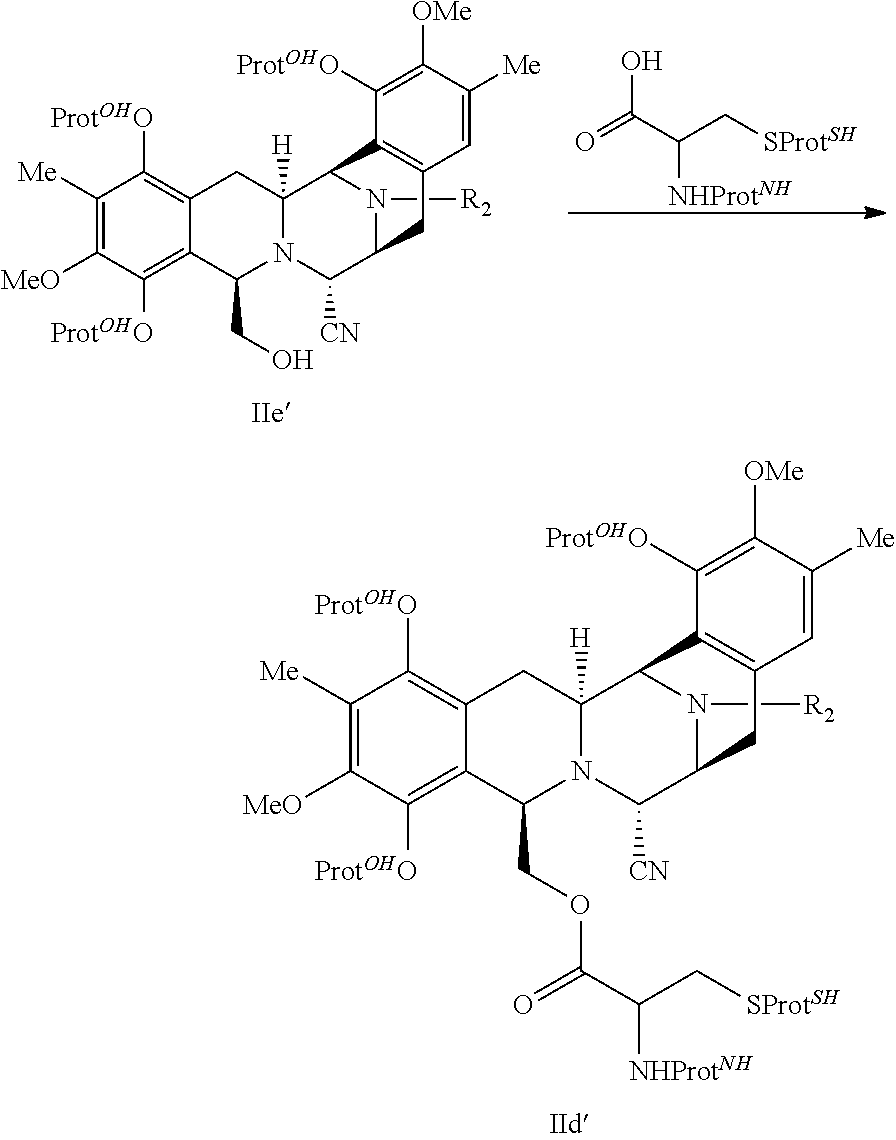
C1([Me])=C([MeO])C([ProtOHO])=C2C(=C1[ProtOHO])CC1([H])N(C2COC(=O)C([NHProtNH])C[SProtSH])C([CN])C2N([R2])C1C1=C(C2)C=C([Me])C([OMe])=C1[ProtOHO].C1([Me])=C([MeO])C([ProtOHO])=C2C(=C1[ProtOHO])CC1([H])N(C2CO)C([CN])C2N([R2])C1C1=C(C2)C=C([Me])C([OMe])=C1[ProtOHO].OC(=O)C([NHProtNH])C[SProtSH]
